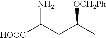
[HOOC]C(CC(C)[OCH2Ph])N
